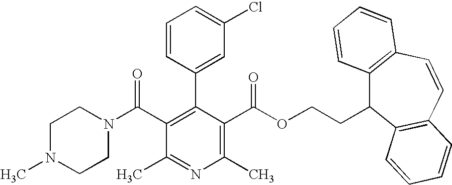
C1(C)=NC(C)=C(C(OCCC2C3=C(C=CC4=C2C=CC=C4)C=CC=C3)=O)C(C2=CC(Cl)=CC=C2)=C1C(N1CCN(C)CC1)=O
